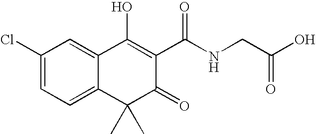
C1(Cl)=CC=C2C(=C1)C(O)=C(C(NCC(O)=O)=O)C(=O)C2(C)C
